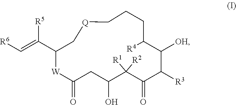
[R6]C=C(C1C[Q]CCCC([R4])C([OH])C([R3])C(=O)C([R2])([R1])C(O)CC(=O)[W]1)[R5]
